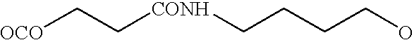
[OCO]CC[CONH]CCCCO
